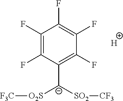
C1([C-]([SO2][CF3])[O2S][F3C])=C(F)C(F)=C(F)C(F)=C1F.[H]
